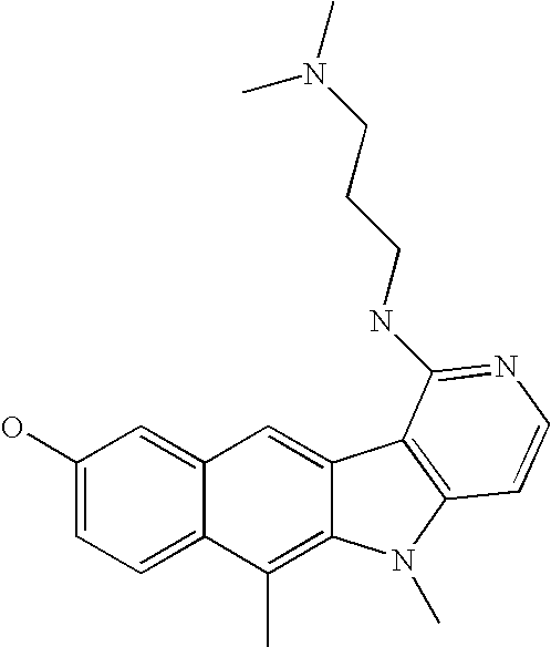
C1(O)=CC=C2C(=C1)C=C1C(=C2C)N(C)C2=C1C(NCCCN(C)C)=NC=C2
